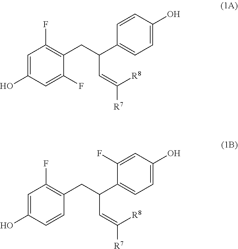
C(C(CC1=C(F)C=C(O)C=C1F)C1=CC=C(O)C=C1)=C([R7])[R8].C(C(CC1=C(F)C=C(O)C=C1)C1=CC=C(O)C=C1F)=C([R7])[R8]
